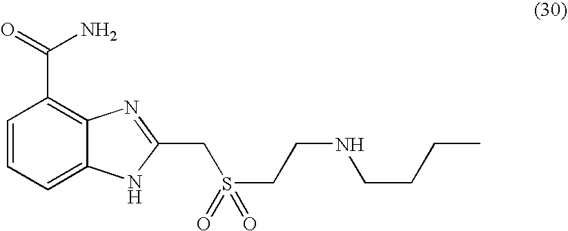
C1=CC=C2C(=C1C(=O)N)N=C(CS(CCNCCCC)(=O)=O)[N H]2
